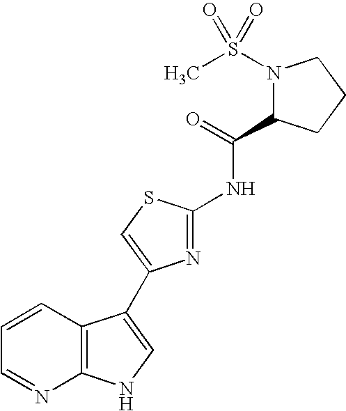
C1=CC2=C(N=C1)NC=C2C1=CSC(NC(=O)C2N(S(C)(=O)=O)CCC2)=N1
